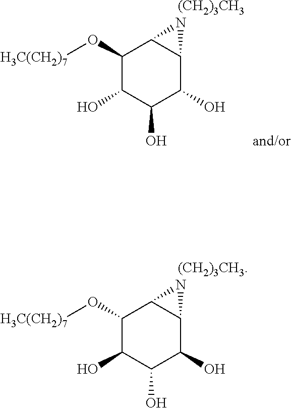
C1(O[H3C(CH2)7])C(O)C(O)C(O)C2C1N2.[(CH2)3CH3].C1(O[H3C(CH2)7])C(O)C(O)C(O)C2C1N2.[(CH2)3CH3]
